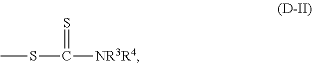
S=C([NR3R4])SC
